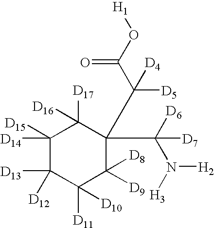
C1([D14])([D15])C([D13])([D12])C([D11])([D10])C([D8])([D9])C(C(C(O[H1])=O)([D5])[D4])(C([D6])(N([H3])[H2])[D7])C1([D17])[D16]
